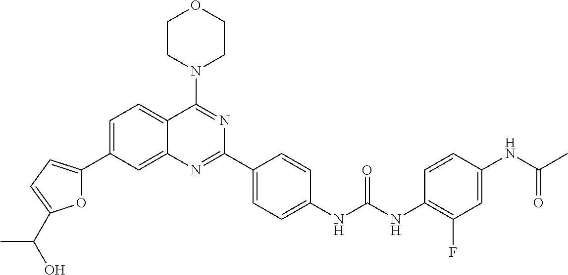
C1=C(C2=CC=C(C(O)C)O2)C=C2C(=C1)C(N1CCOCC1)=NC(C1=CC=C(NC(NC3=C(F)C=C(NC(C)=O)C=C3)=O)C=C1)=N2
